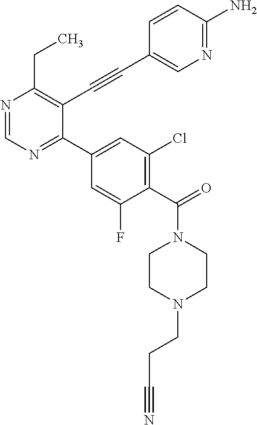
N1=CN=C(C2=CC(Cl)=C(C(=O)N3CCN(CCC#N)CC3)C(F)=C2)C(C#CC2=CN=C(N)C=C2)=C1CC
